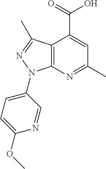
C12=C(N=C(C)C=C1C(=O)O)N(C1=CC=C(OC)N=C1)N=C2C
